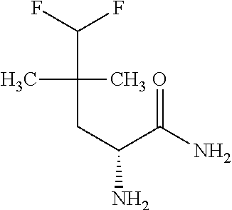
CC(CC(N)C(N)=O)(C)C(F)F
